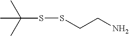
C(SSCCN)(C)(C)C
